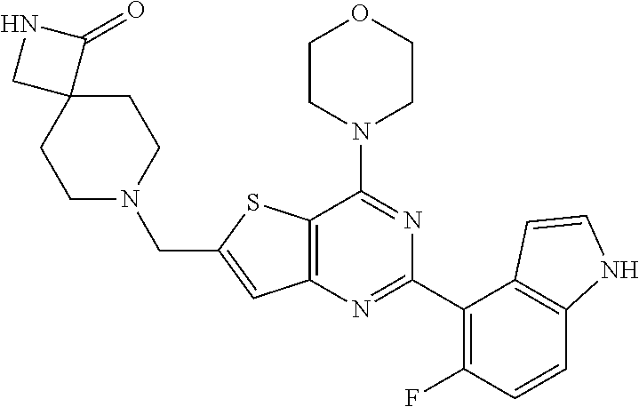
C12=C(N=C(C3=C(F)C=CC4=C3C=CN4)N=C1N1CCOCC1)C=C(CN1CCC3(CC1)C(=O)NC3)S2
